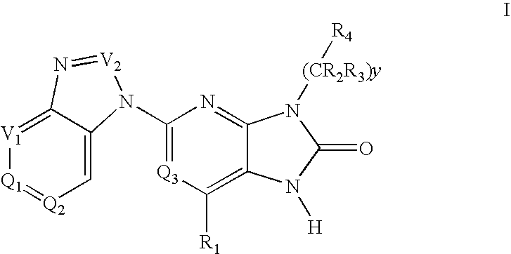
C12=[V1][Q1]=[Q2]C=C1N(C1=[Q3]C([R1])=C3C(=N1)N([(CR2R3)y][R4])C(=O)N3[H])[V2]=N2
